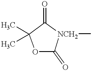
O1C(=O)[NCH2](C)C(=O)C1(C)C
